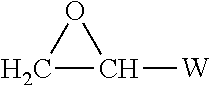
C1C([W])O1
